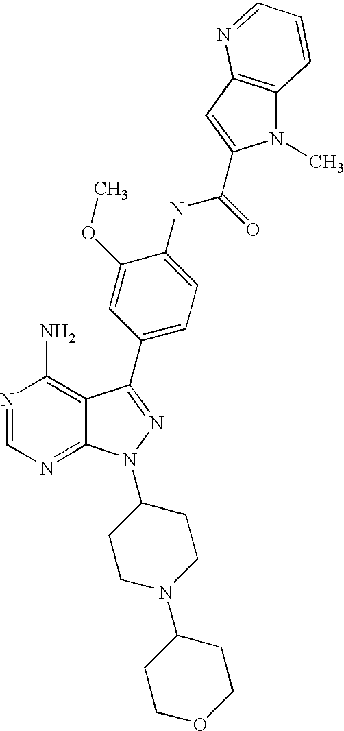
N1=CN=C2C(=C1N)C(C1=CC=C(NC(=O)C3=CC4=C(N3C)C=CC=N4)C(OC)=C1)=NN2C1CCN(C2CCOCC2)CC1
